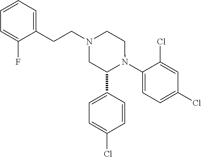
C1(C2=CC=C(Cl)C=C2)N(C2=CC=C(Cl)C=C2Cl)CCN(CCC2=CC=CC=C2F)C1
